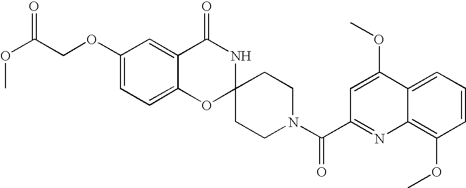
C1(OCC(OC)=O)=CC=C2C(=C1)C(=O)NC1(O2)CCN(C(=O)C2=NC3=C(OC)C=CC=C3C(OC)=C2)CC1
